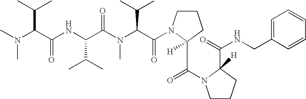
CN(C(C(NC(C(N(C(C(=O)N1CCCC1(C(=O)N1CCCC1([H])C(=O)NCC1=CC=CC=C1)[H])C(C)C)C)=O)C(C)C)=O)C(C)C)C
